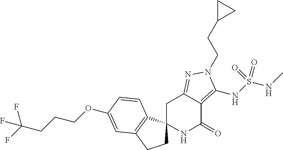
C1C2(C3=C(C1)C=C(OCCCC(F)(F)F)C=C3)NC(=O)C1=C(NS(NC)(=O)=O)N(CCC3CC3)N=C1C2
